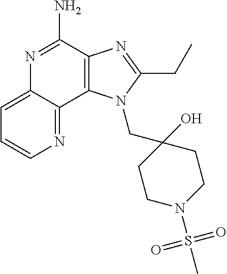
C12=C(C(N)=NC3=CC=CN=C13)N=C(CC)N2CC1(O)CCN(S(C)(=O)=O)CC1
